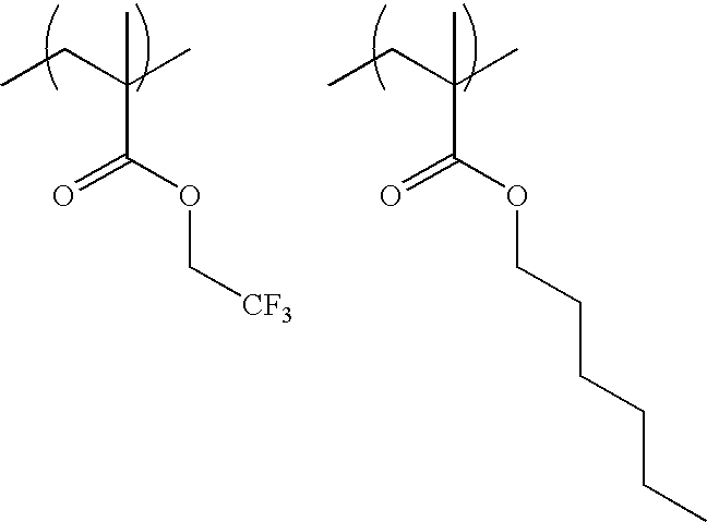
CCC(C)(C(=O)OC[CF3])C.CCC(C)(C(=O)OCCCCCC)C
